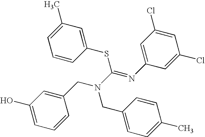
C1=CC=C(O)C=C1CN(C(SC1=CC(C)=CC=C1)=NC1=CC(Cl)=CC(Cl)=C1)CC1=CC=C(C)C=C1
